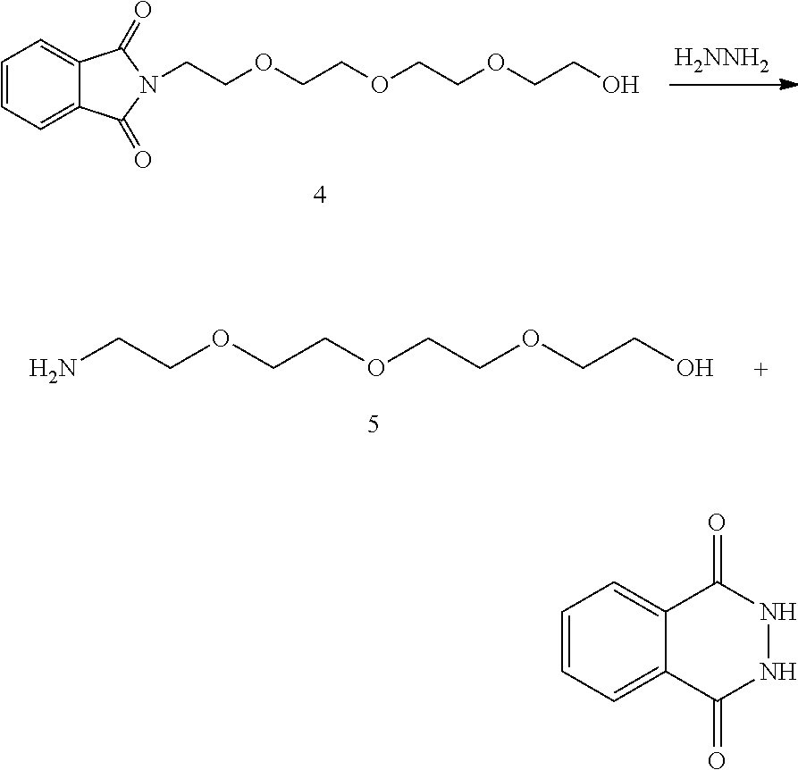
C(COCCOCCOCCO)N1C(=O)C2=CC=CC=C2C1=O.[H2NNH2].NCCOCCOCCOCCO.C1=CC=C2C(=C1)C(=O)NNC2=O
